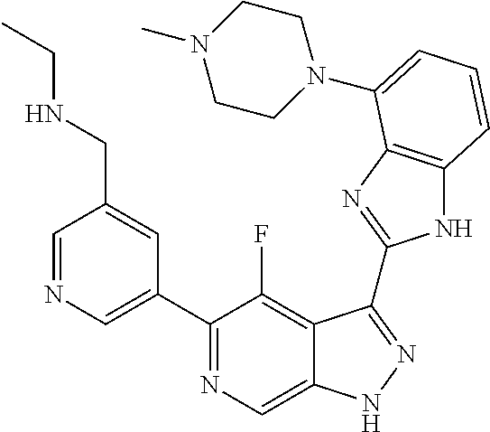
C1=NC=C(C2=NC=C3C(=C2F)C(C2=NC4=C(N2)C=CC=C4N2CCN(C)CC2)=NN3)C=C1CNCC
